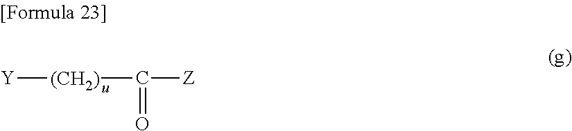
[Y][(CH2)]C([Z])=O
